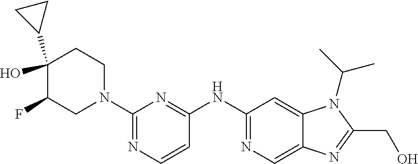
C1(O)(C2CC2)C(F)CN(C2=NC=CC(NC3=NC=C4C(=C3)N(C(C)C)C(CO)=N4)=N2)CC1
